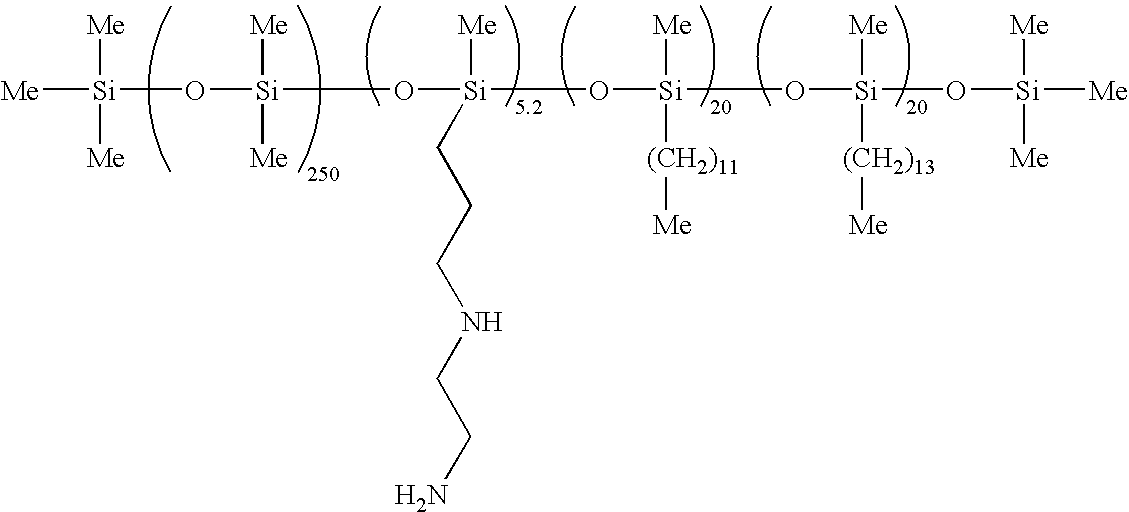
[Me][Si]([Me])([Me])O[Si]([Me])([Me])O[Si]([Me])(O[Si](O[Si](O[Si]([Me])([Me])[Me])([Me])[(CH2)13][Me])([Me])[(CH2)11][Me])CCCNCCN
